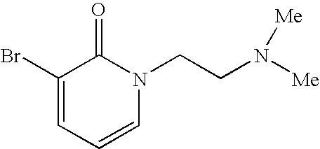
BrC1=CC=CN(CCN([Me])[Me])C1=O
